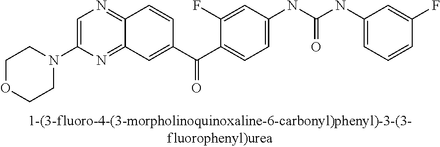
C1OCCN(C2=CN=C3C(=N2)C=C(C(=O)C2=CC=C(NC(NC4=CC=CC(F)=C4)=O)C=C2F)C=C3)C1
